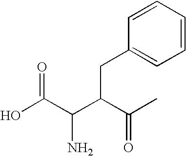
OC(C(C(C(C)=O)CC1=CC=CC=C1)N)=O
